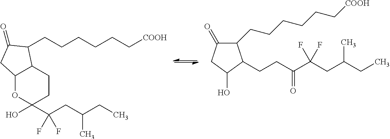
C12OC(O)(C(CC(CC)C)(F)F)CCC1C(CCCCCC[COOH])C(=O)C2.C1(=O)CC(O)C(CCC(C(CC(CC)C)(F)F)=O)C1CCCCCC[COOH]
